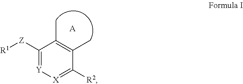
[A].[R1][Z]C1=[Y][X]=C([R2])C(C)=C1C
